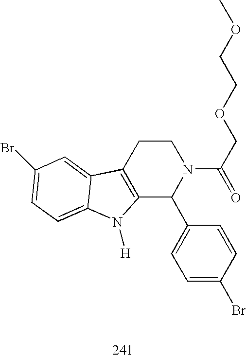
C12=C(CCN(C(=O)COCCOC)C1C1=CC=C(Br)C=C1)C1=CC(Br)=CC=C1N2[H]
